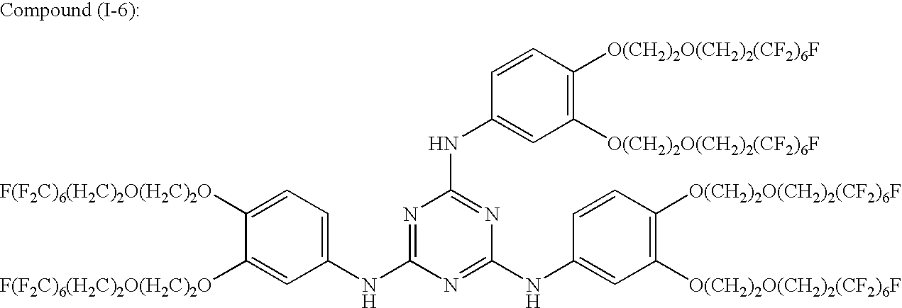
[F(F2C)6(H2C)2O(H2C)2O]C1=CC(NC2=NC(NC3=CC([O(CH2)2O(CH2)2(CF2)6F])=C([O(CH2)2O(CH2)2(CF2)6F])C=C3)=NC(NC3=CC([O(CH2)2O(CH2)2(CF2)6F])=C([O(CH2)2O(CH2)2(CF2)6F])C=C3)=N2)=CC=C1[F(F2C)6(H2C)2O(H2C)2O]
